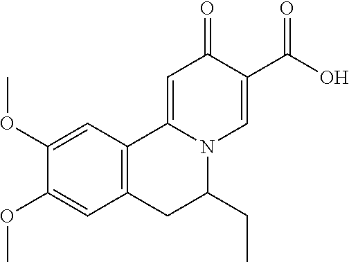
C1(OC)=CC2=C(C=C1OC)CC(CC)N1C2=CC(=O)C(C(O)=O)=C1
